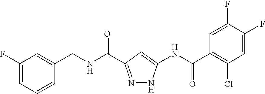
C(NC(=O)C1=NNC(NC(C2=C(Cl)C=C(F)C(F)=C2)=O)=C1)C1=CC(F)=CC=C1
